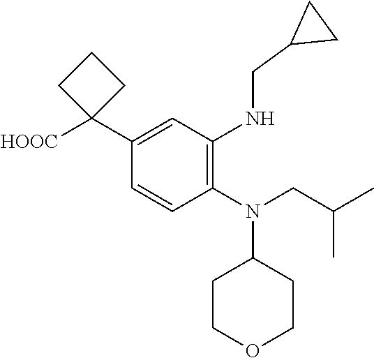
C1=CC(N(CC(C)C)C2CCOCC2)=C(NCC2CC2)C=C1C1([HOOC])CCC1
